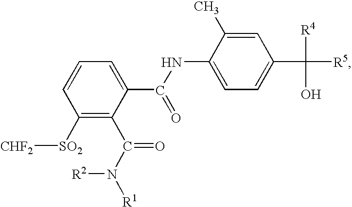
C1([SO2][CHF2])=C(C(N([R1])[R2])=O)C(C(NC2=CC=C(C([R5])([R4])O)C=C2C)=O)=CC=C1
